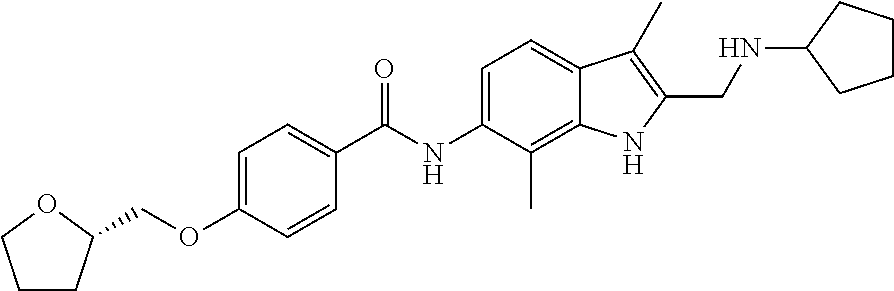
C1CC(COC2=CC=C(C(NC3=CC=C4C(=C3C)NC(CNC3CCCC3)=C4C)=O)C=C2)OC1
